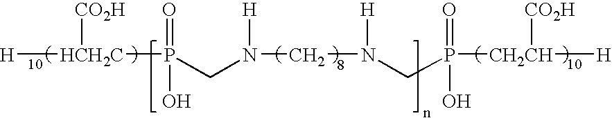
[H][HCH2C](P(=O)(O)CN([H])CN([H])CP(=O)(O)[CH2CH]([CO2H])[H])[CO2H]
